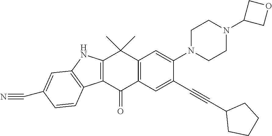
C12=C(C(=O)C3=C(C1(C)C)C=C(N1CCN(C4COC4)CC1)C(C#CC1CCCC1)=C3)C1=C(N2)C=C(C#N)C=C1
